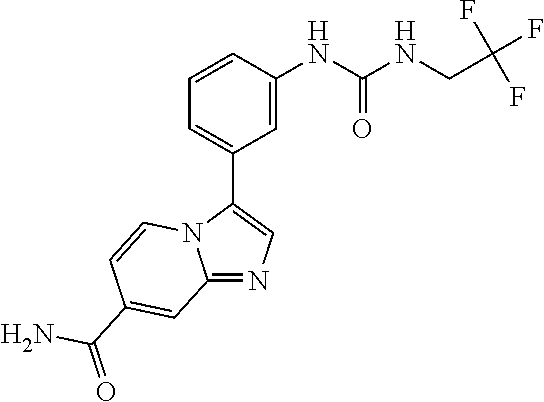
C12=NC=C(C3=CC=CC(NC(NCC(F)(F)F)=O)=C3)N1C=CC(C(=O)N)=C2
